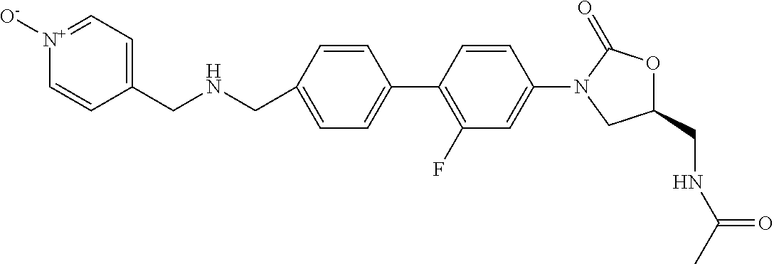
C1(CNCC2=CC=[N+]([O-])C=C2)=CC=C(C2=C(F)C=C(N3CC(CNC(C)=O)OC3=O)C=C2)C=C1
